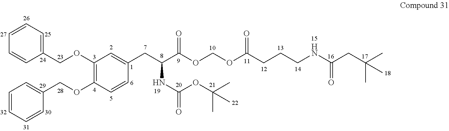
C1(OCC2=CC=CC=C2)=C(OCC2=CC=CC=C2)C=CC(CC(C(OCOC(CCCNC(CC(C)(C)C)=O)=O)=O)NC(=O)OC(C)(C)C)=C1
